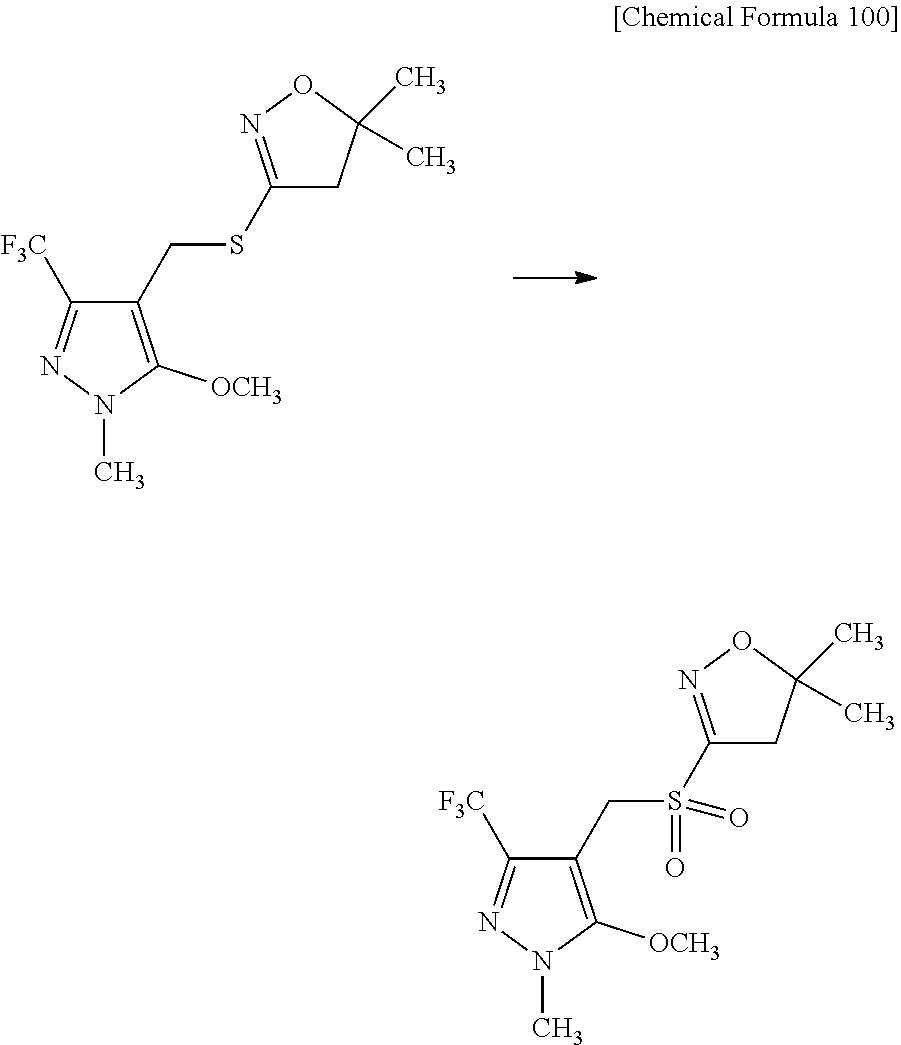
C1(CSC2=NOC(C)(C)C2)=C([OCH3])N(C)N=C1[F3C].C1(CS(C2=NOC(C)(C)C2)(=O)=O)=C([OCH3])N(C)N=C1[F3C]
